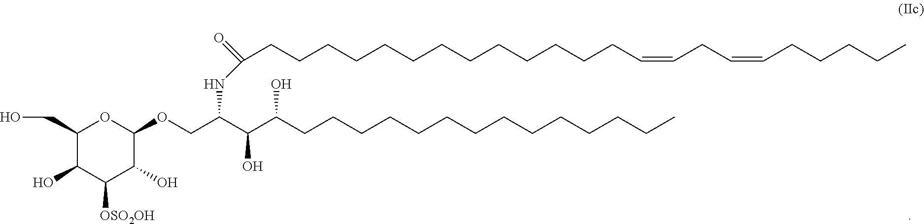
C1(CO)C(O)C([OSO2OH])C(O)C(OCC(C(C(CCCCCCCCCCCCCC)O)O)NC(=O)CCCCCCCCCCCCCC=CCC=CCCCCC)O1
